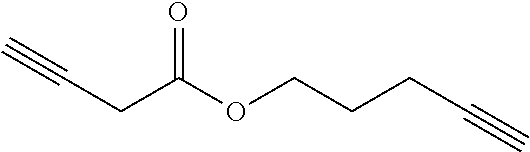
C(CC(OCCCC#C)=O)#C
